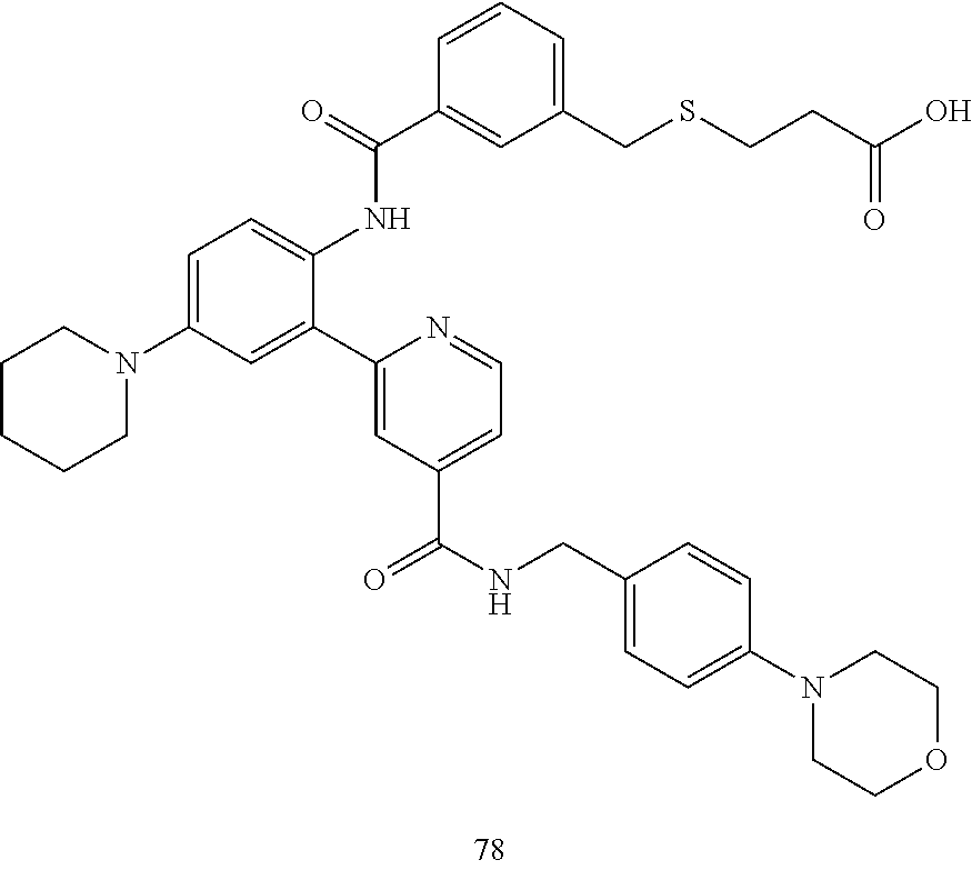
C1=C(N2CCCCC2)C=C(C2=CC(C(=O)NCC3=CC=C(N4CCOCC4)C=C3)=CC=N2)C(NC(C2=CC(CSCCC(=O)O)=CC=C2)=O)=C1
